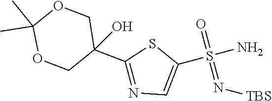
C1(C2(O)COC(C)(C)OC2)=NC=C(S(=O)(=N[TBS])N)S1
